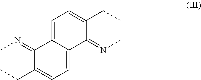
C1(=NC)C(CC)=CC=C2C1=CC=C(CC)C2=NC
